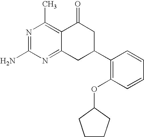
C12=NC(N)=NC(C)=C1C(=O)CC(C1=C(OC3CCCC3)C=CC=C1)C2
